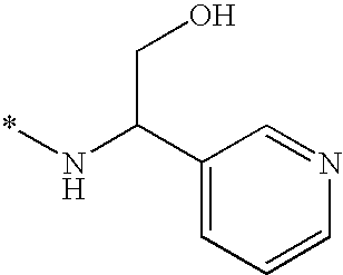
C1(C(N*)CO)=CC=CN=C1
